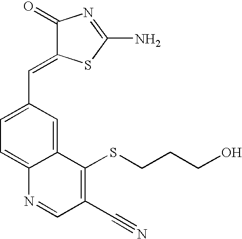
C12=CC=C(C=C3C(=O)N=C(N)S3)C=C1C(SCCCO)=C(C#N)C=N2
